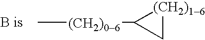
C[(CH2)06]C1C[(CH2)16]1
